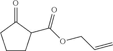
C1CC(C(OCC=C)=O)C(=O)C1
